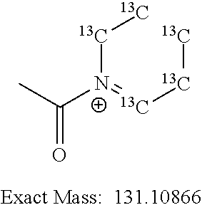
[13C]([N+](=[13C][13C][13C])C(C)=O)[13C]
